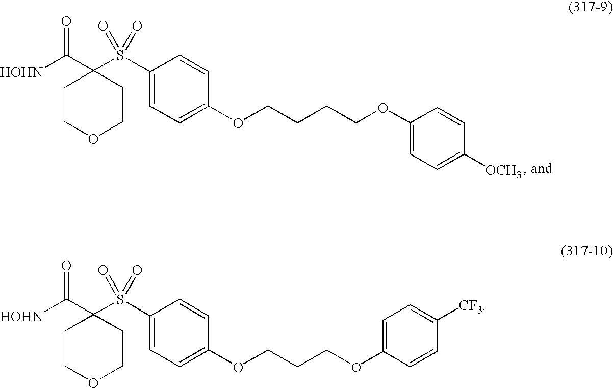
C1COCCC1(C([HOHN])=O)S(C1=CC=C(OCCCCOC2=CC=C([OCH3])C=C2)C=C1)(=O)=O.C1COCCC1(C([HOHN])=O)S(C1=CC=C(OCCCOC2=CC=C([CF3])C=C2)C=C1)(=O)=O
